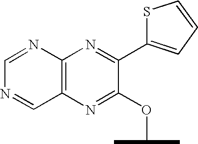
C12=C(N=C(C3=CC=CS3)C(OC(C)C)=N1)N=CN=C2
